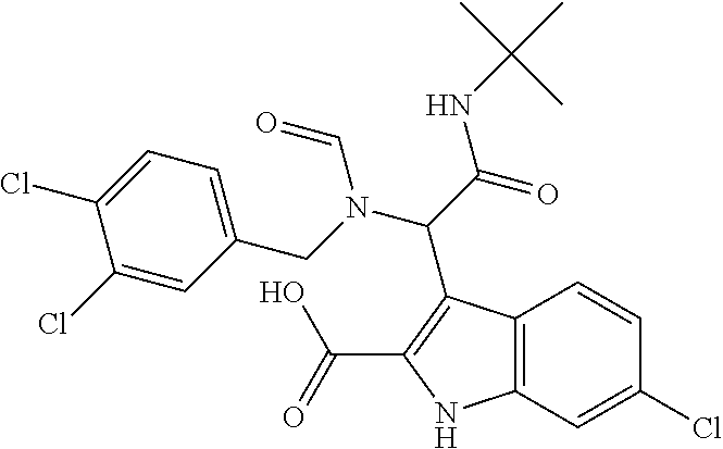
C12=C(NC(C(=O)O)=C1C(C(NC(C)(C)C)=O)N(C=O)CC1=CC=C(Cl)C(Cl)=C1)C=C(Cl)C=C2
